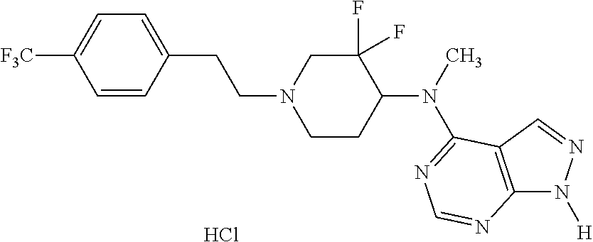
C1=CC(CCN2CCC(N(C3=NC=NC4=C3C=NN4[H])C)C(F)(F)C2)=CC=C1[F3C].Cl
